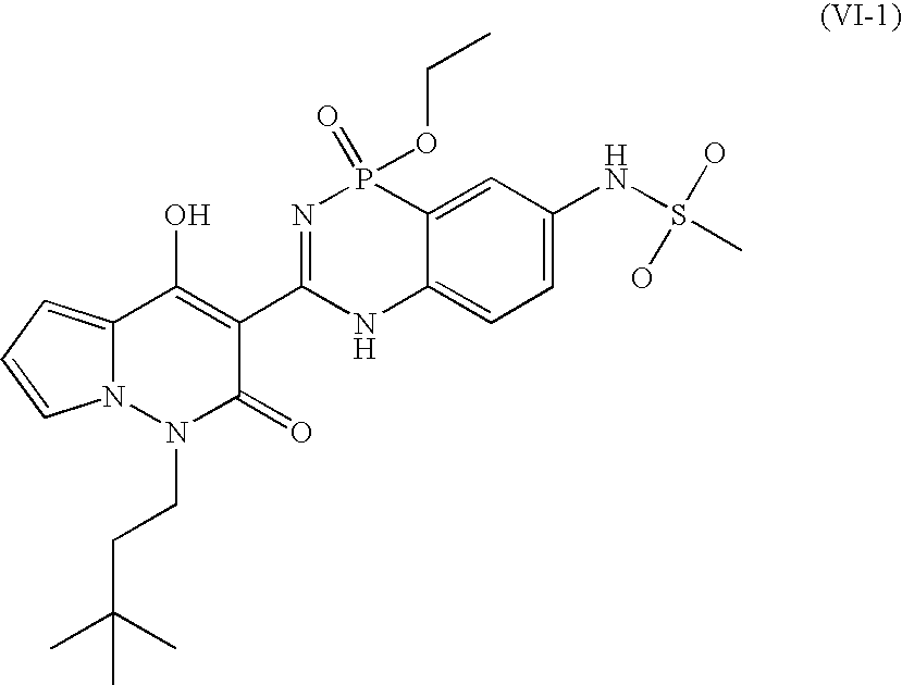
C12=CC=CN1N(CCC(C)(C)C)C(=O)C(C1=NP(=O)(OCC)C3=CC(NS(C)(O)O)=CC=C3N1)=C2O
